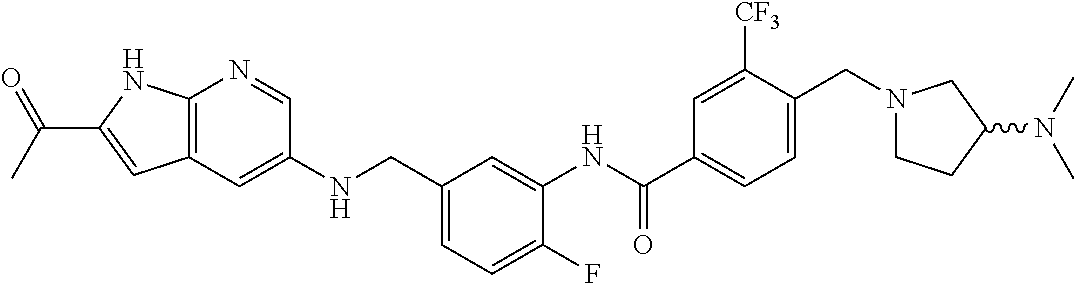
C12=C(C=C(NCC3=CC=C(F)C(NC(C4=CC=C(CN5CCC(N(C)C)C5)C([CF3])=C4)=O)=C3)C=N1)C=C(C(C)=O)N2
